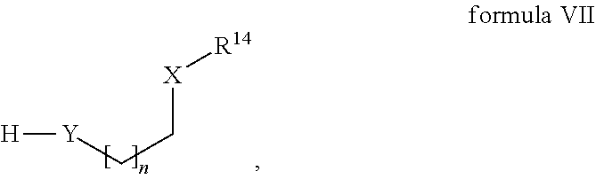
[Y](CC[X][R14])[H]
